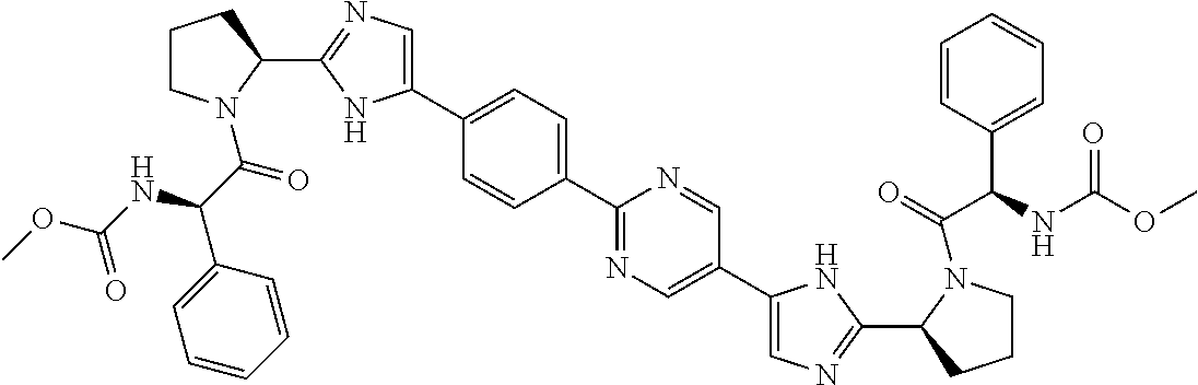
C1(C2=CN=C(C3CCCN3C(C(C3=CC=CC=C3)NC(=O)OC)=O)N2)=CC=C(C2=NC=C(C3=CN=C(C4CCCN4C(C(C4=CC=CC=C4)NC(OC)=O)=O)N3)C=N2)C=C1
